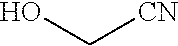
OC[CN]
